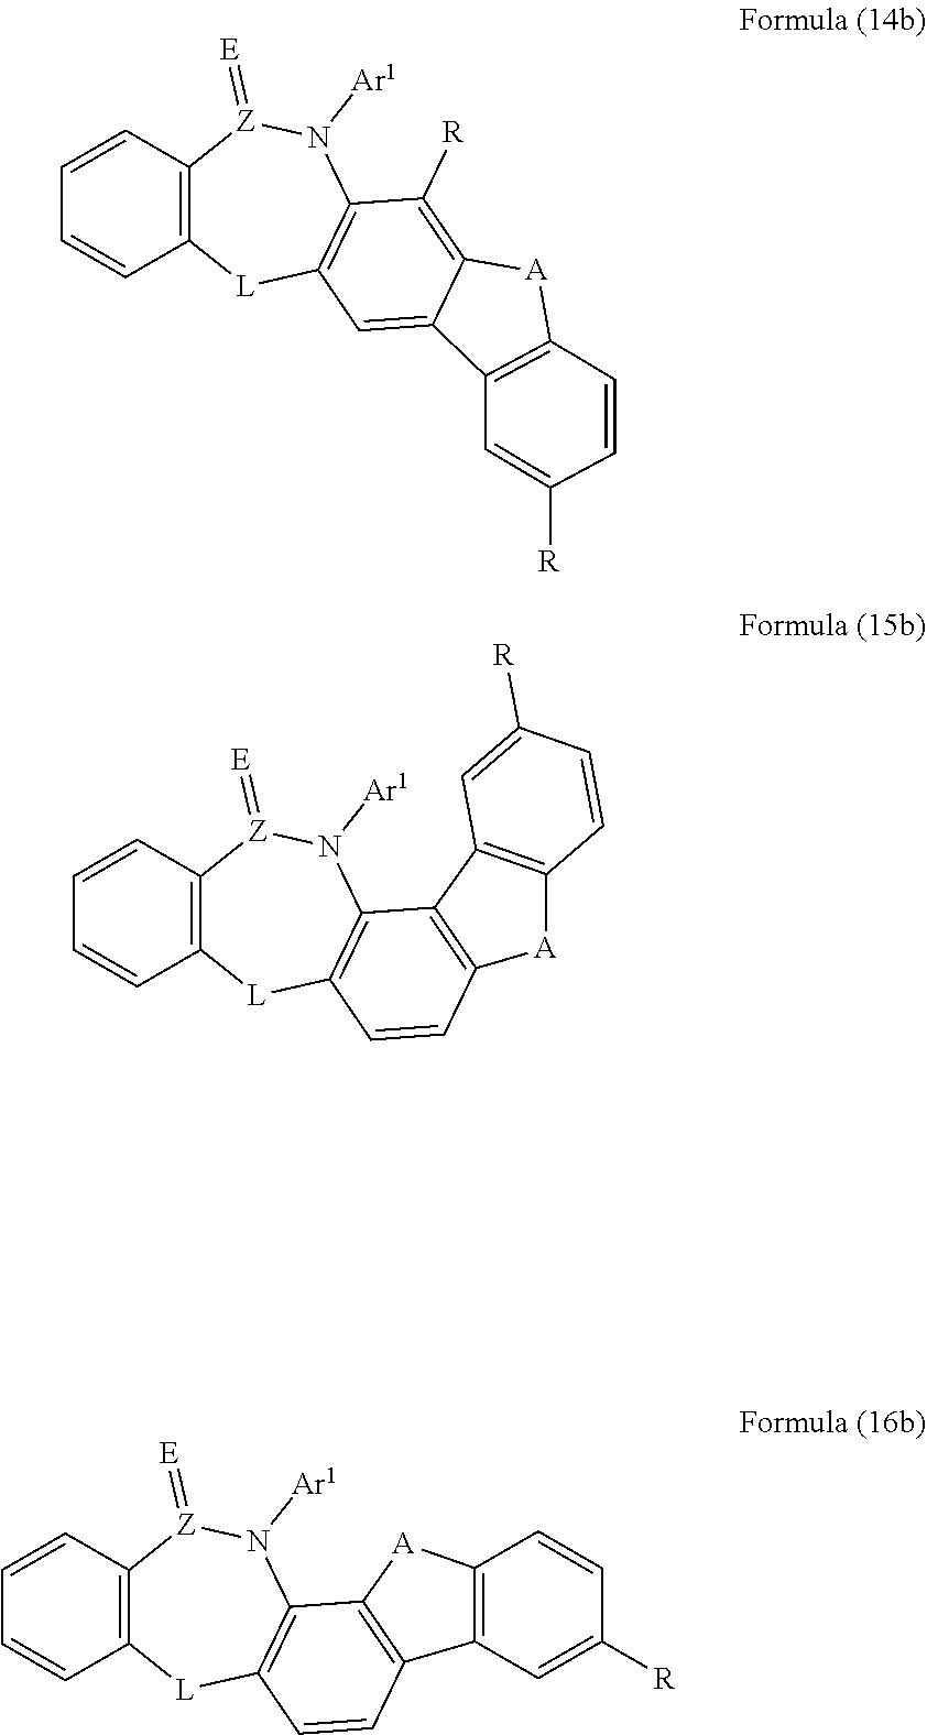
C12=C(C=CC=C1)[Z](=[E])N([Ar1])C1=C([L]2)C=C2C(=C1[R])[A]C1=C2C=C([R])C=C1.C12=C(C=CC=C1)[Z](=[E])N([Ar1])C1=C([L]2)C=CC2=C1C1=C([A]2)C=CC([R])=C1.C12=C(C=CC=C1)[Z](=[E])N([Ar1])C1=C([L]2)C=CC2=C1[A]C1=C2C=C([R])C=C1
